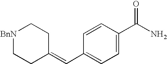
C1=C(C(N)=O)C=CC(C=C2CC[BnN]CC2)=C1
